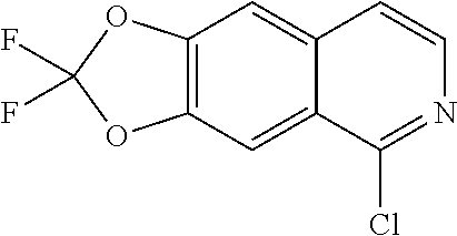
C12=CC3=C(C=C1C=CN=C2Cl)OC(F)(F)O3
